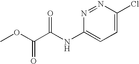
N1=NC(Cl)=CC=C1NC(C(OC)=O)=O
